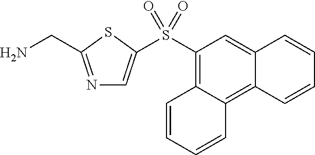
N1=C(CN)SC(S(C2=C3C(=C4C(=C2)C=CC=C4)C=CC=C3)(=O)=O)=C1
